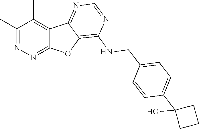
C1(C)=NN=C2C(=C1C)C1=NC=NC(NCC3=CC=C(C4(O)CCC4)C=C3)=C1O2
